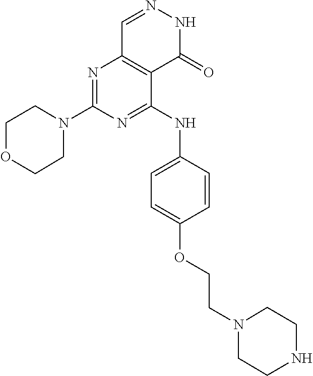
N1=C(N2CCOCC2)N=C(NC2=CC=C(OCCN3CCNCC3)C=C2)C2=C1C=NNC2=O
